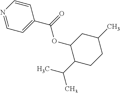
C1=NC=CC(C(=O)OC2C(C(C)C)CCC(C)C2)=C1
